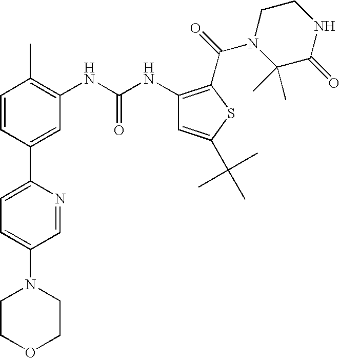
C1=CC(C2=CC=C(N3CCOCC3)C=N2)=CC(NC(=O)NC2=C(C(N3C(C)(C)C(=O)NCC3)=O)SC(C(C)(C)C)=C2)=C1C
